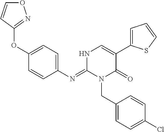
C1(N=C2N(CC3=CC=C(Cl)C=C3)C(=O)C(C3=CC=CS3)=CN2)=CC=C(OC2=NOC=C2)C=C1
